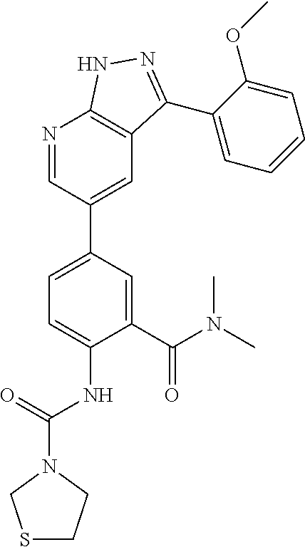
C1(C(N(C)C)=O)=CC(C2=CC3=C(N=C2)NN=C3C2=CC=CC=C2OC)=CC=C1NC(=O)N1CSCC1
